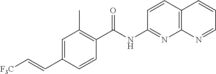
C1=CC(C(NC2=NC3=C(C=C2)C=CC=N3)=O)=C(C)C=C1C=C[F3C]
